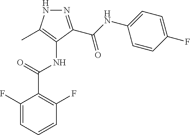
C1=CC=C(F)C(C(=O)NC2=C(C)NN=C2C(NC2=CC=C(F)C=C2)=O)=C1F
